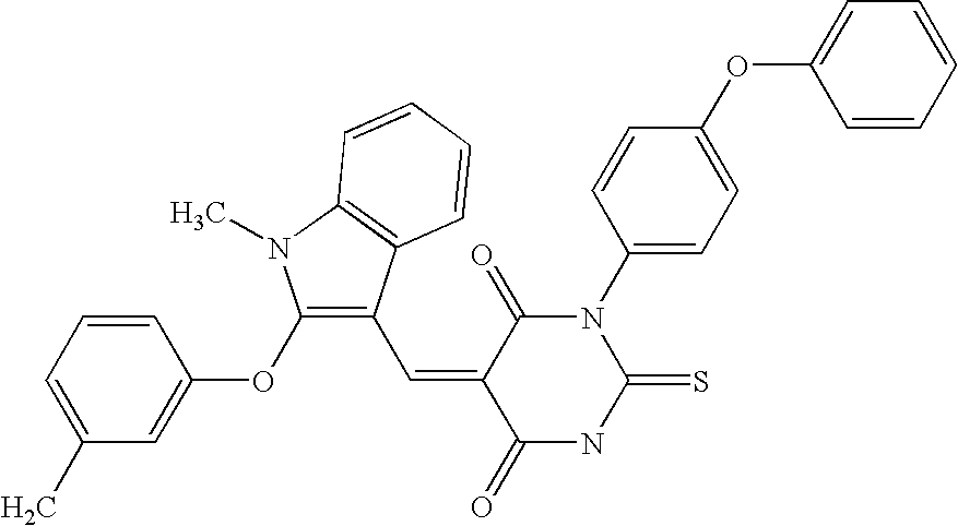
C1=C(OC2=CC=C(N3C(=O)C(=CC4=C(OC5=CC(C)=CC=C5)N(C)C5=C4C=CC=C5)C(=O)NC3=S)C=C2)C=CC=C1
